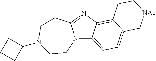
C12=C3C(=CC=C1N1C(=N2)CCN(C2CCC2)CC1)C[NAc]CC3
